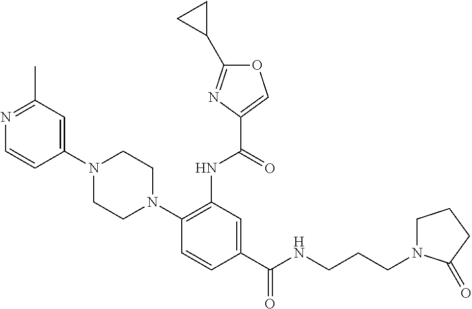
C1=CC(N2CCN(C3=C(NC(=O)C4=COC(C5CC5)=N4)C=C(C(NCCCN4CCCC4=O)=O)C=C3)CC2)=CC(C)=N1
